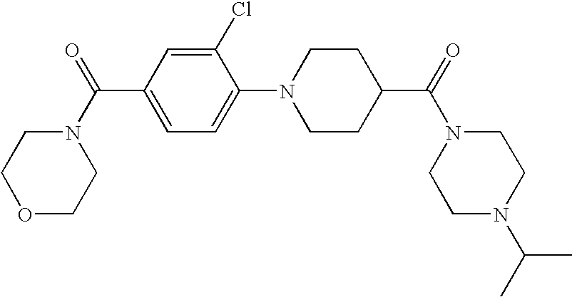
C1=C(N2CCC(C(N3CCN(C(C)C)CC3)=O)CC2)C(Cl)=CC(C(N2CCOCC2)=O)=C1
